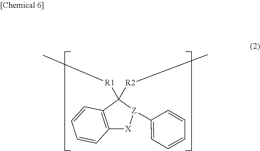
C12=C(C([R1]C)([R2]C)[Z](C3=CC=CC=C3)[X]1)C=CC=C2
